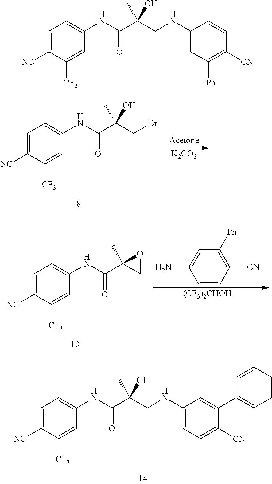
C1=C([NC])C([CF3])=CC(NC(=O)C(CNC2=CC([Ph])=C([CN])C=C2)(C)O)=C1.C1=C([NC])C([CF3])=CC(NC(=O)C(CBr)(C)O)=C1.[K2CO3].C1=C([NC])C([CF3])=CC(NC(=O)C2(C)CO2)=C1.C1=C(N)C=CC([CN])=C1[Ph].[(CF3)2CHOH].C1=C([NC])C([CF3])=CC(NC(=O)C(CNC2=CC=C([CN])C(C3=CC=CC=C3)=C2)(C)O)=C1
